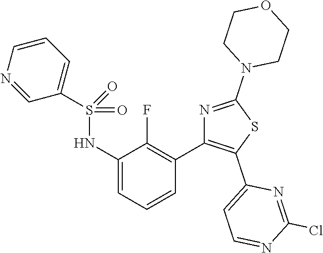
C1(NS(=O)(=O)C2=CC=CN=C2)=CC=CC(C2=C(C3=CC=NC(Cl)=N3)SC(N3CCOCC3)=N2)=C1F
